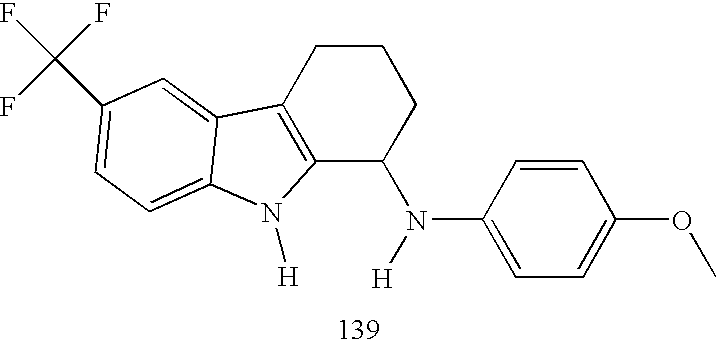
C12=C(CCCC1N(C1=CC=C(OC)C=C1)[H])C1=CC(C(F)(F)F)=CC=C1N2[H]
